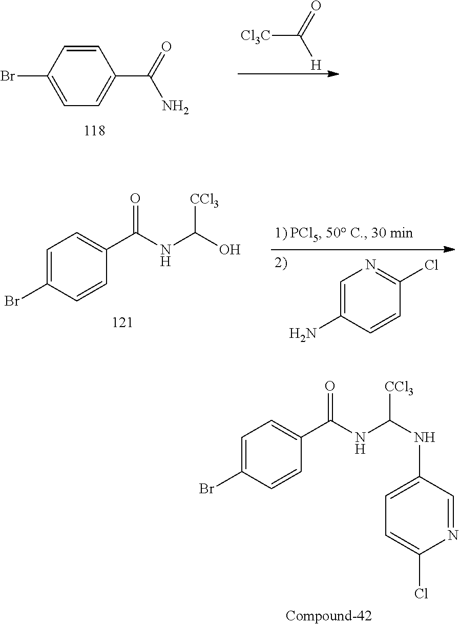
C1=C(Br)C=CC(C(NC(NC2=CC=C(Cl)N=C2)[CCl3])=O)=C1.C1=CC(Br)=CC=C1C(=O)N.[Cl3C]C(=O)[H].C1=C(Br)C=CC(C(NC(O)[CCl3])=O)=C1.C1=C(N)C=CC(Cl)=N1
